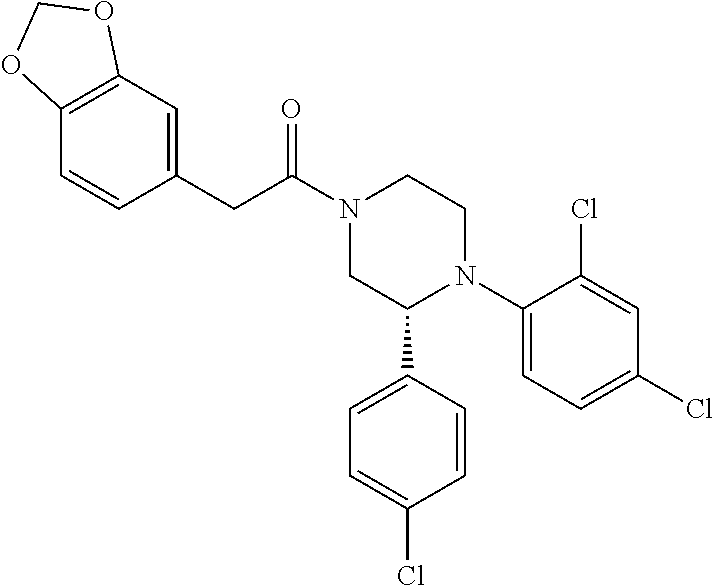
C1(CC(N2CC(C3=CC=C(Cl)C=C3)N(C3=CC=C(Cl)C=C3Cl)CC2)=O)=CC2=C(C=C1)OCO2
